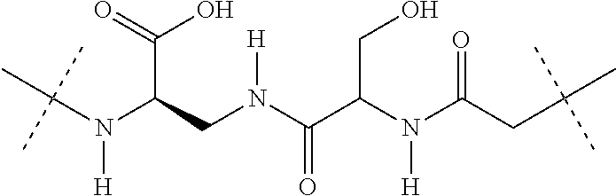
C(N(C(CN(C(C(N(C(CC(C)(C)C)=O)[H])CO)=O)[H])C(=O)O)[H])(C)(C)C
